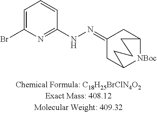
C1=C(Br)N=C(NN=C2CC3[NBoc]C(C2)CCC3)C=C1
